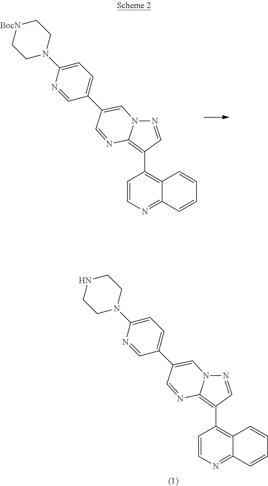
C1=CN=C2C(=C1C1=C3N(N=C1)C=C(C1=CC=C(N4CC[BocN]CC4)N=C1)C=N3)C=CC=C2.C1=CN=C2C(=C1C1=C3N(N=C1)C=C(C1=CC=C(N4CCNCC4)N=C1)C=N3)C=CC=C2
